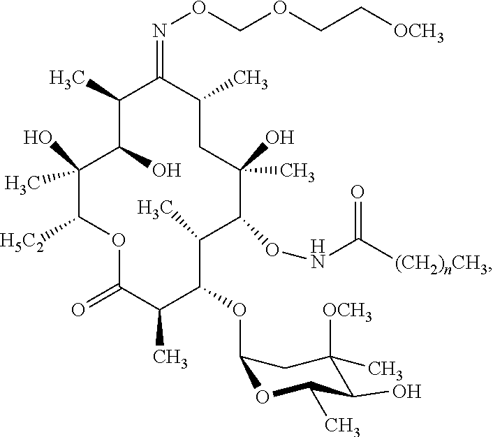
C1(C)C(O)C(C)(O)C([H5C2])OC(=O)C(C)C(OC2OC(C)C(O)C([OCH3])(C)C2)C(C)C(ONC(=O)[(CH2)nCH3])C(C)(O)CC(C)C1=NOCOCC[OCH3]
